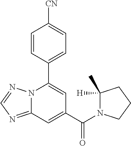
C12=NC=NN1C(C1=CC=C([CN])C=C1)=CC(C(N1C([H])(C)CCC1)=O)=C2
